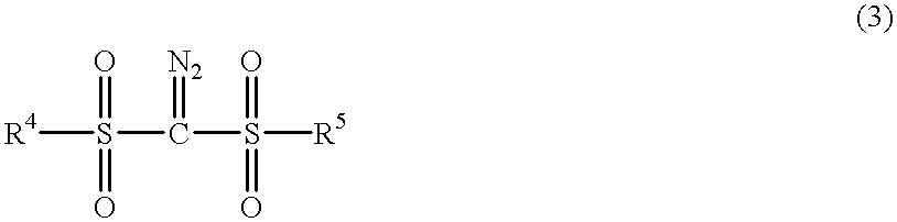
[R4]S(C(S([R5])(=O)=O)=[N2])(=O)=O
